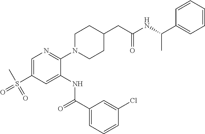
C1=C(S(C)(=O)=O)C=C(NC(C2=CC=CC(Cl)=C2)=O)C(N2CCC(CC(NC(C3=CC=CC=C3)C)=O)CC2)=N1
